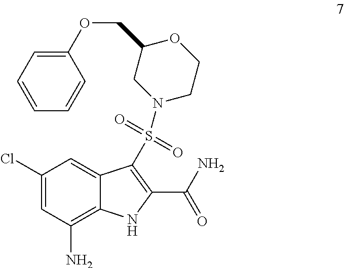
C1(Cl)=CC(N)=C2C(=C1)C(S(=O)(=O)N1CCOC(COC3=CC=CC=C3)C1)=C(C(N)=O)N2
